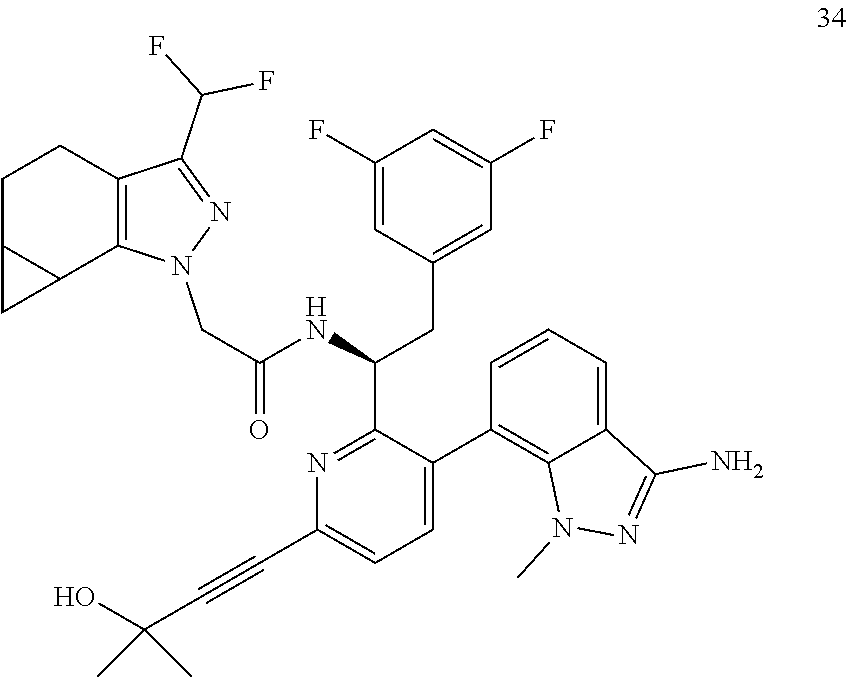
N1=C(C(CC2=CC(F)=CC(F)=C2)NC(=O)CN2C3=C(C(C(F)F)=N2)CCC2C3C2)C(C2=C3C(=CC=C2)C(N)=NN3C)=CC=C1C#CC(O)(C)C
